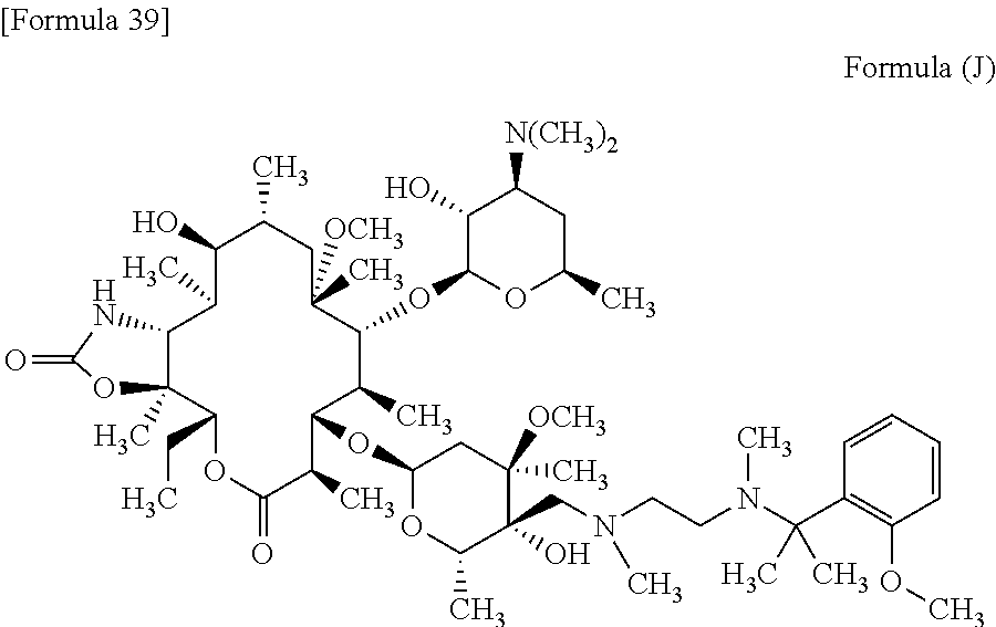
C1(=O)OC2(C)C(N1)C(C)C(O)C(C)CC(C)([OCH3])C(OC1OC(C)CC([N(CH3)2])C1O)C(C)C(OC1OC(C)C(CN(CCN(C(C3=C(OC)C=CC=C3)(C)C)C)C)(O)C([OCH3])(C)C1)C(C)C(=O)OC2CC
